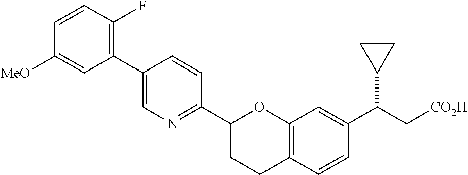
C1(C2=CN=C(C3CCC4=C(O3)C=C(C(C[CO2H])C3CC3)C=C4)C=C2)=C(F)C=CC([MeO])=C1
